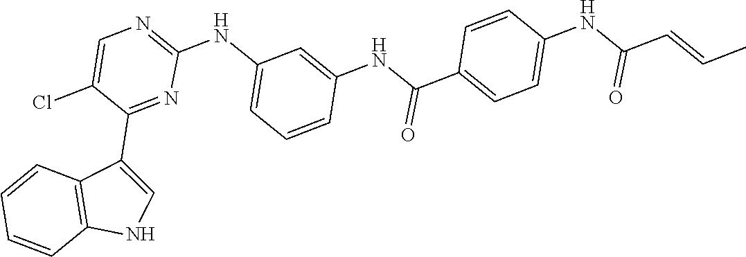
C1=C(Cl)C(C2=CNC3=C2C=CC=C3)=NC(NC2=CC=CC(NC(C3=CC=C(NC(C=CC)=O)C=C3)=O)=C2)=N1
